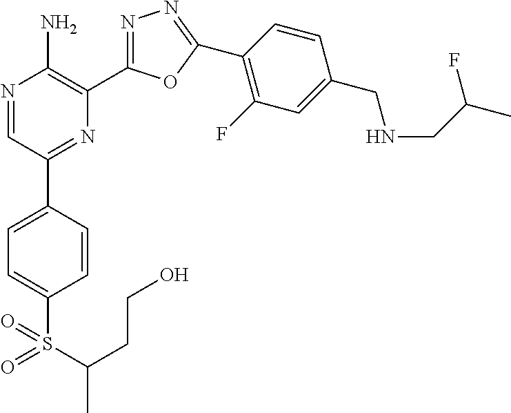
N1=CC(C2=CC=C(S(C(CCO)C)(=O)=O)C=C2)=NC(C2=NN=C(C3=C(F)C=C(CNCC(C)F)C=C3)O2)=C1N
